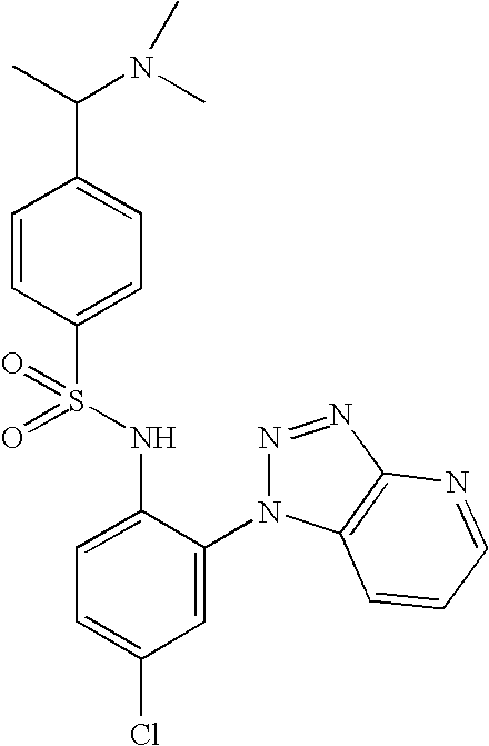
C1=CC(S(=O)(NC2=CC=C(Cl)C=C2N2N=NC3=C2C=CC=N3)=O)=CC=C1C(C)N(C)C
